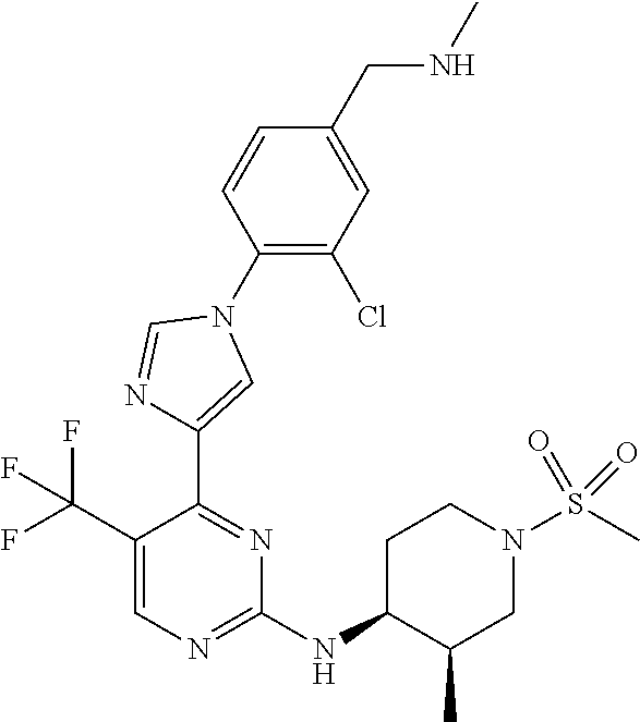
C1(C(F)(F)F)=CN=C(NC2C(C)CN(S(C)(=O)=O)CC2)N=C1C1=CN(C2=C(Cl)C=C(CNC)C=C2)C=N1
